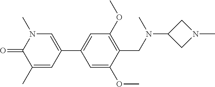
O=C1N(C)C=C(C2=CC(OC)=C(CN(C3CN(C)C3)C)C(OC)=C2)C=C1C
